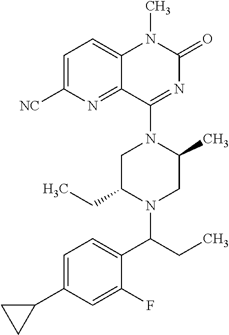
C1C(CC)N(C(CC)C2=CC=C(C3CC3)C=C2F)CC(C)N1C1=NC(=O)N(C)C2=CC=C([NC])N=C12
